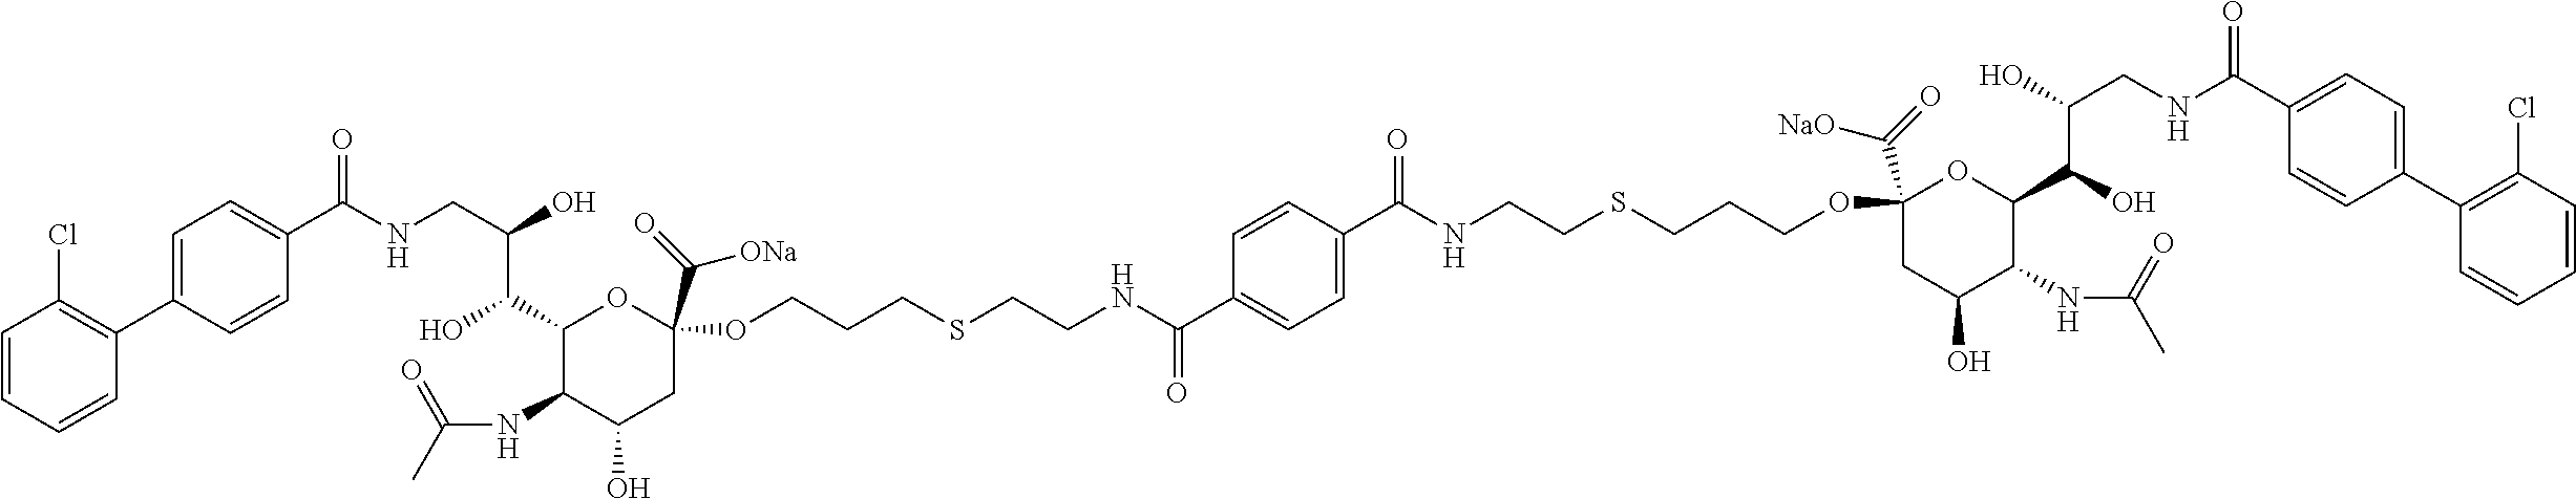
C(NCC(O)C(C1C(NC(C)=O)C(O)CC(C(=O)[ONa])(OCCCSCCNC(C2=CC=C(C(NCCSCCCOC3(C(=O)[NaO])CC(O)C(NC(C)=O)C(C(O)C(O)CNC(C4=CC=C(C5=C(Cl)C=CC=C5)C=C4)=O)O3)=O)C=C2)=O)O1)O)(=O)C1=CC=C(C2=C(Cl)C=CC=C2)C=C1
